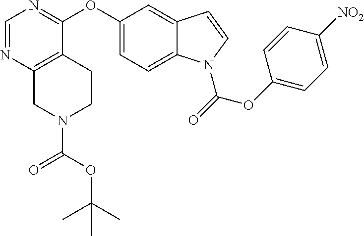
C1(OC2=NC=NC3=C2CCN(C(OC(C)(C)C)=O)C3)=CC=C2C(=C1)C=CN2C(=O)OC1=CC=C([NO2])C=C1
